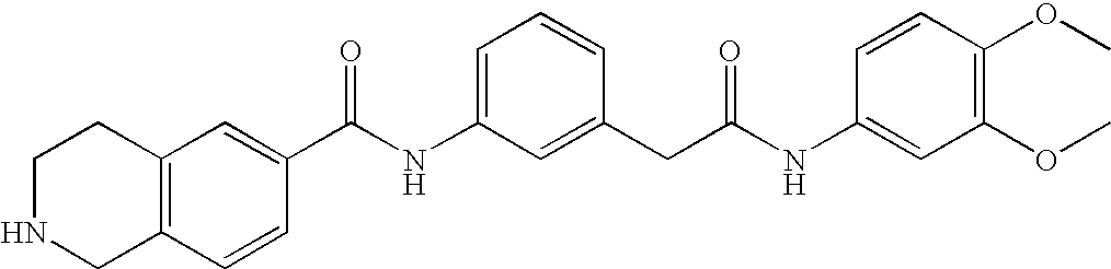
C1(C(NC2=CC=CC(CC(NC3=CC(OC)=C(OC)C=C3)=O)=C2)=O)=CC2=C(CNCC2)C=C1
